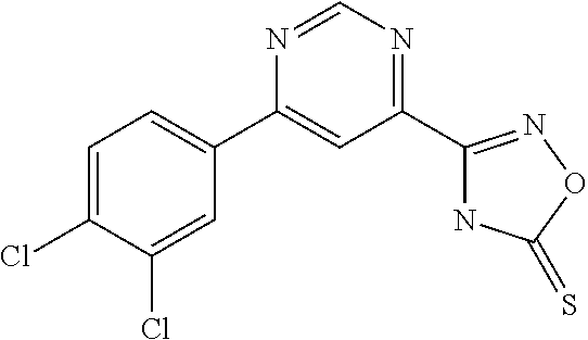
C1=C(Cl)C(Cl)=CC(C2=CC(C3=NOC(=S)N3)=NC=N2)=C1
